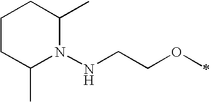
C1CC(C)N(NCCOC)C(C)C1
